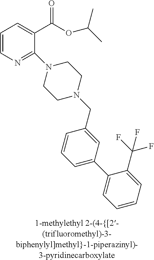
C1=CN=C(N2CCN(CC3=CC(C4=CC=CC=C4C(F)(F)F)=CC=C3)CC2)C(C(OC(C)C)=O)=C1
